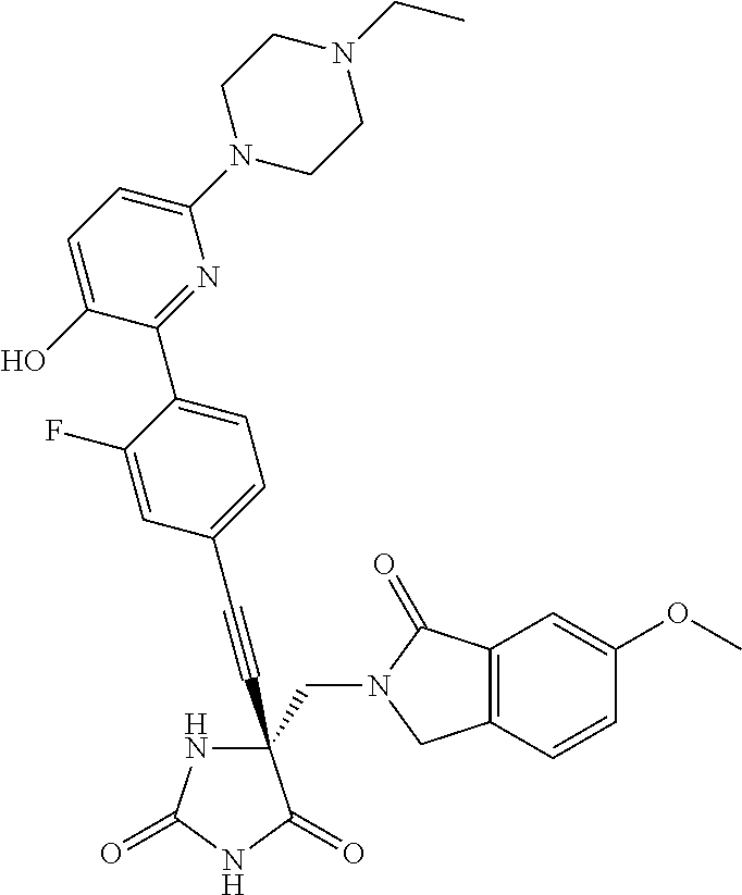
C(#CC1(CN2C(=O)C3=C(C2)C=CC(OC)=C3)NC(=O)NC1=O)C1=CC=C(C2=NC(N3CCN(CC)CC3)=CC=C2O)C(F)=C1
